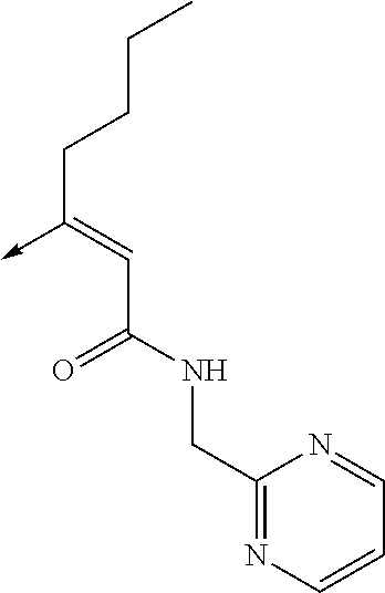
C(C(NCC1=NC=CC=N1)=O)=C(CCCC)->C
